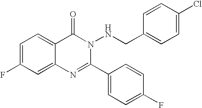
C1=C(F)C=C2C(=C1)C(=O)N(NCC1=CC=C(Cl)C=C1)C(C1=CC=C(F)C=C1)=N2
